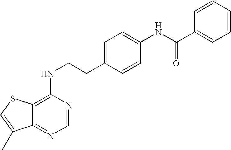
C1=CC=CC=C1C(NC1=CC=C(CCNC2=C3C(=NC=N2)C(C)=CS3)C=C1)=O
